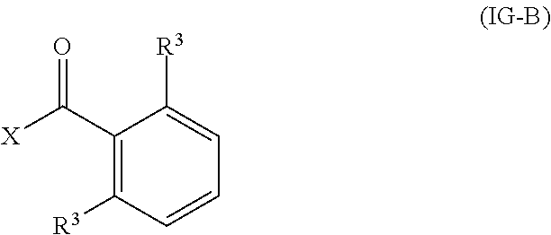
C1(C([X])=O)=C([R3])C=CC=C1[R3]
